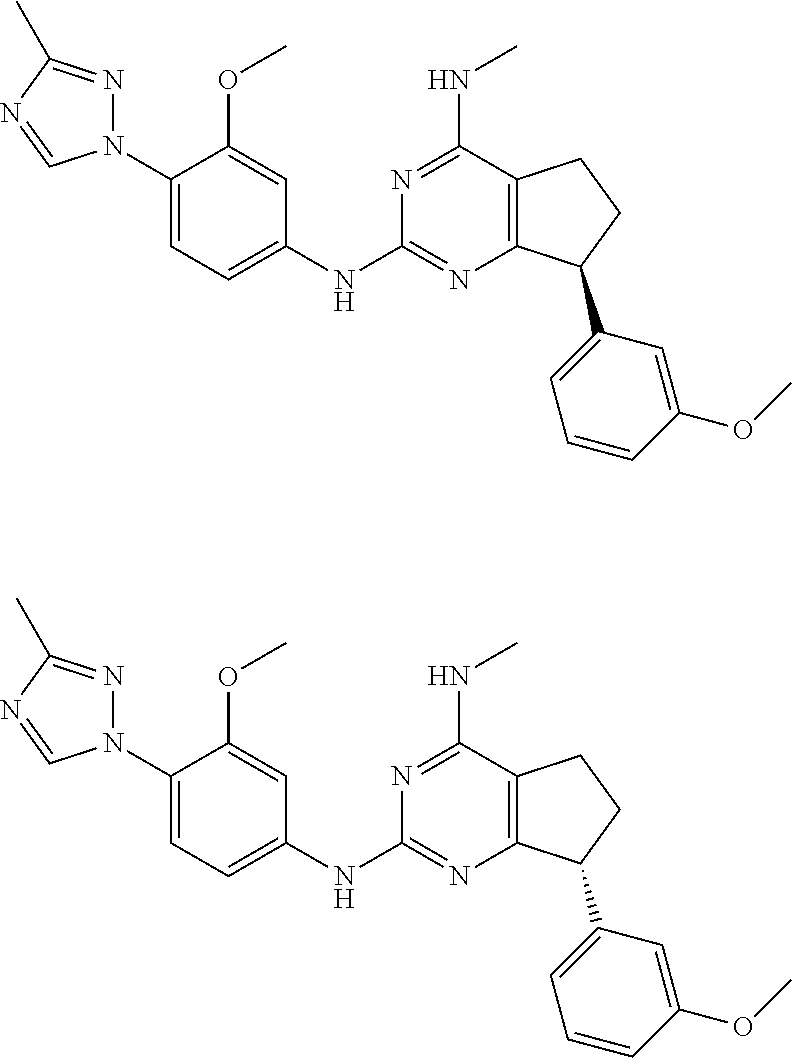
C1(N2N=C(C)N=C2)=CC=C(NC2=NC3=C(C(NC)=N2)CCC3C2=CC=CC(OC)=C2)C=C1OC.C1(N2N=C(C)N=C2)=CC=C(NC2=NC3=C(C(NC)=N2)CCC3C2=CC=CC(OC)=C2)C=C1OC
